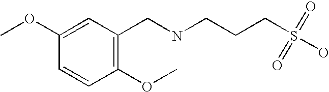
C1(OC)=CC(CNCCCS(=O)(=O)O)=C(OC)C=C1
